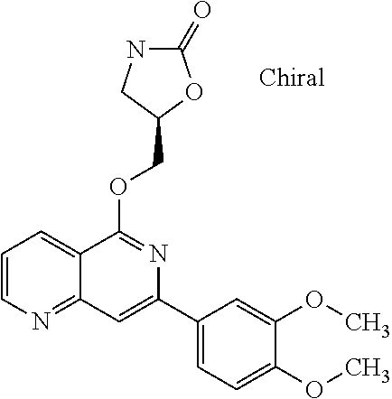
O(C1=NC(C2=CC=C(OC)C(OC)=C2)=CC2=NC=CC=C12)CC1OC(=O)NC1
